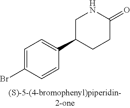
C1=C(Br)C=CC(C2CCC(=O)NC2)=C1
